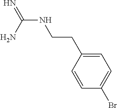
N(C(N)=N)CCC1=CC=C(Br)C=C1
